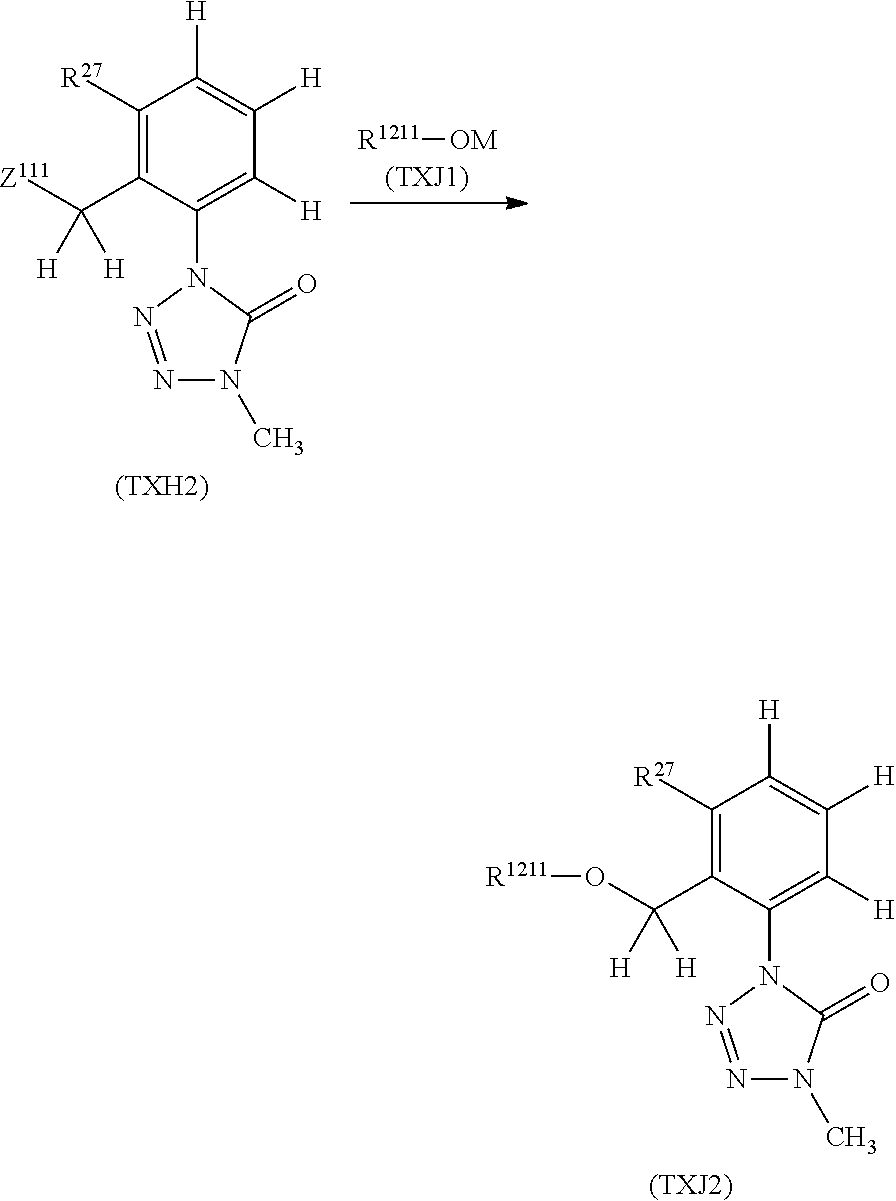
[R1211][OM].C1([R27])=C(C([Z111])([H])[H])C(N2C(=O)N(C)N=N2)=C([H])C([H])=C1[H].[(TXH2)].C1([R27])=C(C(O[R1211])([H])[H])C(N2C(=O)N(C)N=N2)=C([H])C([H])=C1[H].[(TXJ2)]
